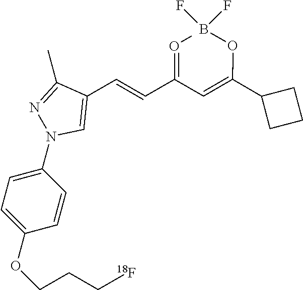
B(F)(F)OC(=CC(C=CC1=CN(C2=CC=C(OCCC[18F])C=C2)N=C1C)=OC)C1CCC1
